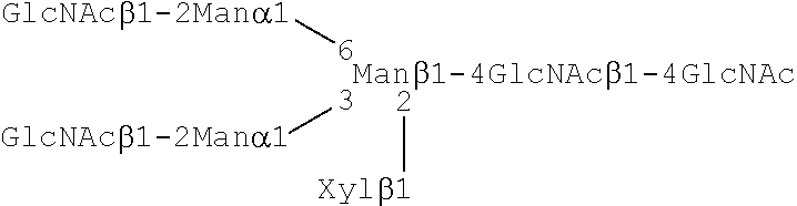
[Manb1-4GlcNAcb1-4GlcNAc].[2][Xylb1].[3][GlcNAcb1-2Mana1].[6][GlcNAcb1-2Mana1]
